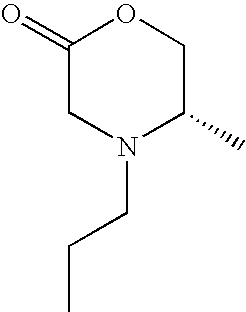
C1(=O)CN(CCC)C(C)CO1
